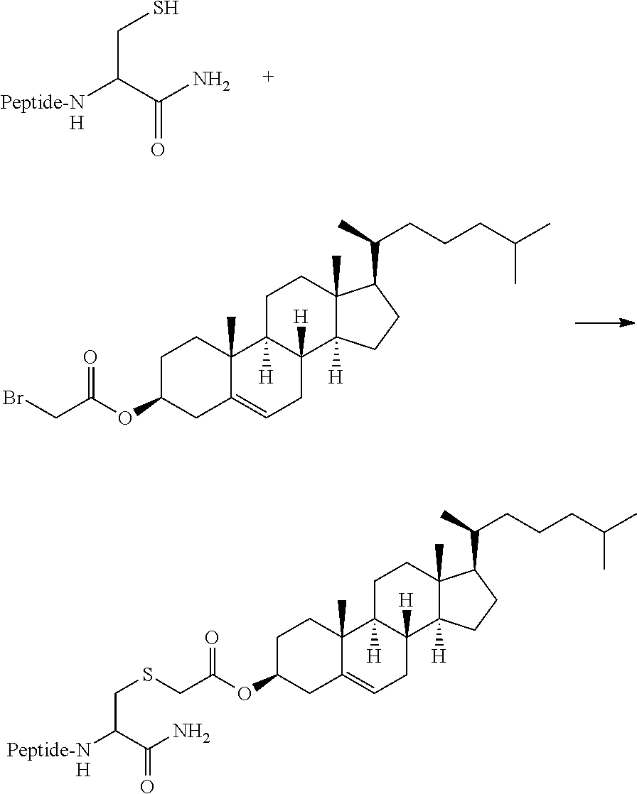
C1C(OC(CBr)=O)CC2=CCC3([H])C([H])(C2(C)C1)CCC1(C)C3([H])CCC1C(C)CCCC(C)C.C(C(C(N)=O)[Peptide-NH])S.C(C(C(N)=O)[Peptide-NH])SCC(OC1CCC2(C)C(=CCC3([H])C2([H])CCC2(C)C3([H])CCC2C(C)CCCC(C)C)C1)=O
